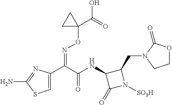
C1=C(C(C(NC2C(=O)N([SO3H])C2CN2CCOC2=O)=O)=NOC2(C(=O)O)CC2)N=C(N)S1
